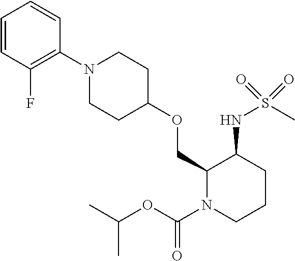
C1(COC2CCN(C3=C(F)C=CC=C3)CC2)N(C(OC(C)C)=O)CCCC1NS(C)(=O)=O
